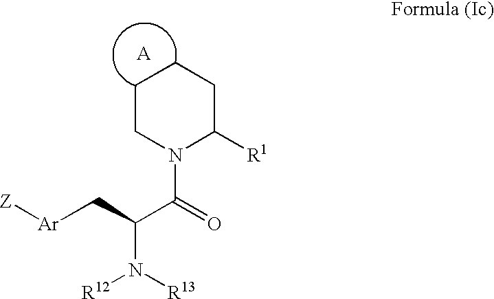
[Ar](CC(C(=O)N1C([R1])CCCC1)N([R13])[R12])[Z].[A]
